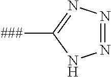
[###]C1=NN=NN1
